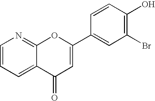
C1=CC=C2C(=N1)OC(C1=CC(Br)=C(O)C=C1)=CC2=O
